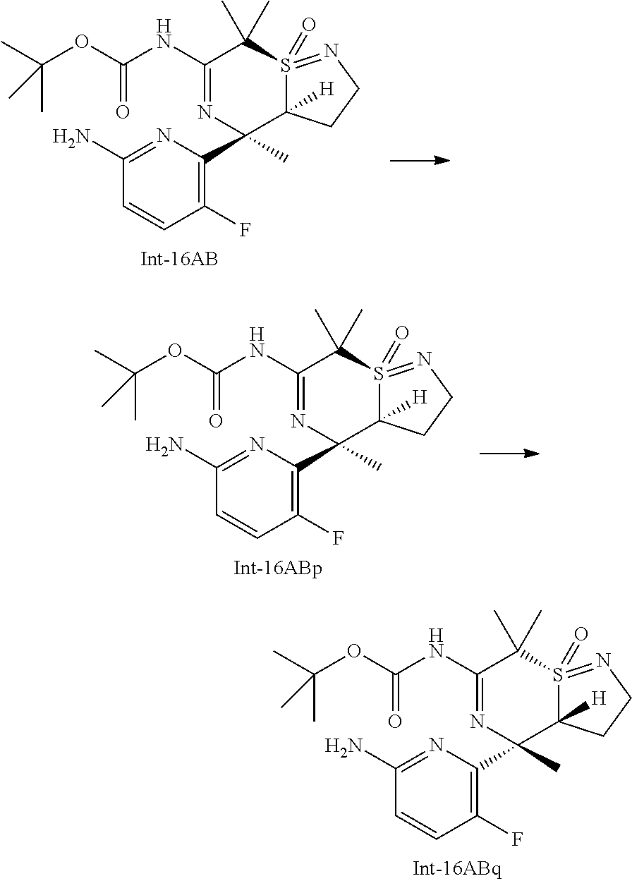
C1(N)=NC(C2(C)C3([H])S(=O)(=NCC3)C(C)(C)C(NC(OC(C)(C)C)=O)=N2)=C(F)C=C1.C1(N)=NC(C2(C)C3([H])S(=O)(=NCC3)C(C)(C)C(NC(OC(C)(C)C)=O)=N2)=C(F)C=C1.C1(N)=NC(C2(C)C3([H])S(=O)(=NCC3)C(C)(C)C(NC(OC(C)(C)C)=O)=N2)=C(F)C=C1
